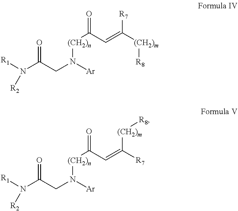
N(C(CN([Ar])[(CH2)n]C(=O)C=C([(CH2)m][R8])[R7])=O)([R1])[R2].N(C(CN([Ar])[(CH2)n]C(=O)C=C([R7])[(CH2)m][R8])=O)([R1])[R2]
